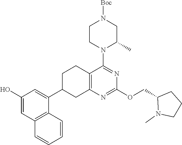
C12=C(N=C(OCC3N(C)CCC3)N=C1N1C(C)CN([Boc])CC1)CC(C1=CC(O)=CC3=C1C=CC=C3)CC2
